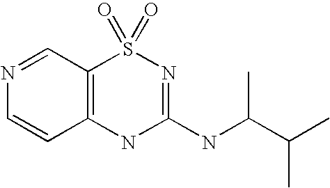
C1=NC=CC2=C1S(=O)(=O)N=C(NC(C(C)C)C)N2
